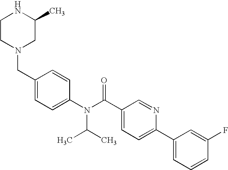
C1CN(CC2=CC=C(N(C(C3=CC=C(C4=CC=CC(F)=C4)N=C3)=O)C(C)C)C=C2)CC(C)N1
